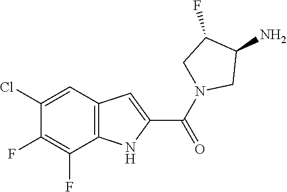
C12=C(C=C(Cl)C(F)=C1F)C=C(C(N1CC(F)C(N)C1)=O)N2
